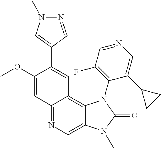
C12=NC=C3C(=C1C=C(C1=CN(C)N=C1)C(OC)=C2)N(C1=C(F)C=NC=C1C1CC1)C(=O)N3C
